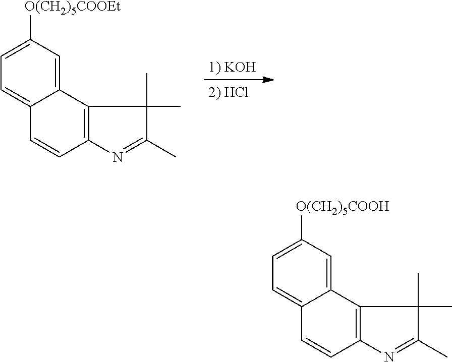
C1=C([O(CH2)5COOEt])C=C2C(=C1)C=CC1=C2C(C)(C)C(C)=N1.C1=C([O(CH2)5COOH])C=C2C(=C1)C=CC1=C2C(C)(C)C(C)=N1
